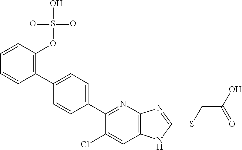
C1=CC(C2=CC=C(C3=NC4=C(C=C3Cl)NC(SCC(=O)O)=N4)C=C2)=C(OS(=O)(=O)O)C=C1
